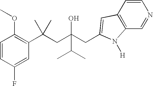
C1=CC(F)=CC(C(CC(CC2=CC3=C(C=NC=C3)N2[H])(O)C(C)C)(C)C)=C1OC
